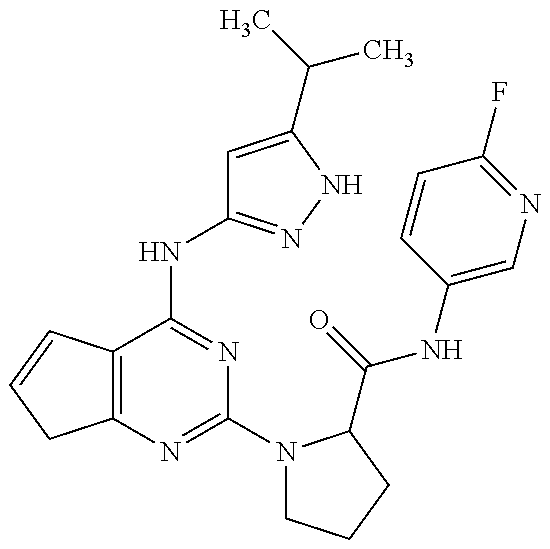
C12=C(C(NC3=NNC(C(C)C)=C3)=NC(N3CCCC3C(=O)NC3=CN=C(F)C=C3)=N1)C=CC2
